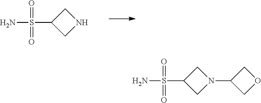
NS(C1CN(C2COC2)C1)(=O)=O.NS(C1CNC1)(=O)=O
